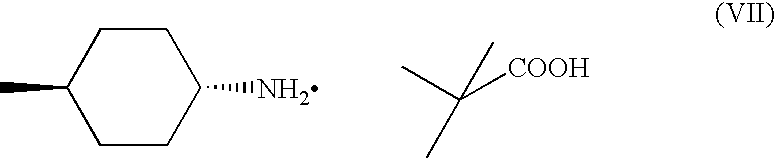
C1CC(N)CCC1C.C([COOH])(C)(C)C
